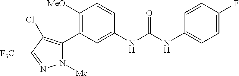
C1([MeO])=C(C2=C(Cl)C([F3C])=NN2[Me])C=C(NC(NC2=CC=C(F)C=C2)=O)C=C1
